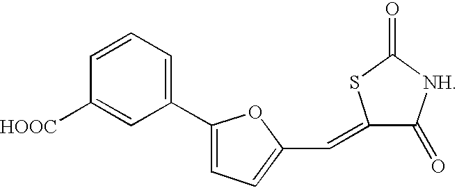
C1(C2=CC=C(C=C3C(=O)[NH]C(=O)S3)O2)=CC=CC([HOOC])=C1
